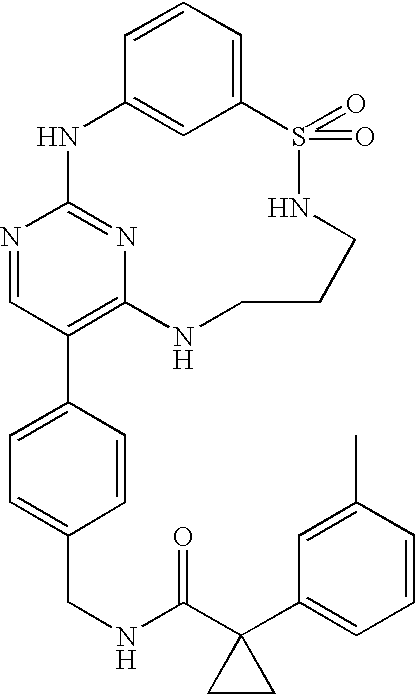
C12=CC=CC(=C1)NC1=NC(=C(C3=CC=C(CNC(C4(C5=CC=CC(C)=C5)CC4)=O)C=C3)C=N1)NCCCNS2(=O)=O
